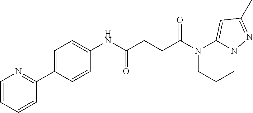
C1(NC(CCC(N2CCCN3C2=CC(C)=N3)=O)=O)=CC=C(C2=NC=CC=C2)C=C1
